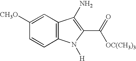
C1=CC2=C(C=C1[CH3O])C(N)=C(C([OC(CH3)3])=O)N2[H]
